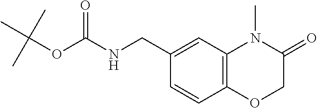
N(C(OC(C)(C)C)=O)CC1=CC2=C(C=C1)OCC(=O)N2C
